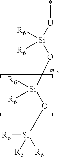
[U](*)[Si](O[Si](O[Si]([R6])([R6])[R6])([R6])[R6])([R6])[R6]
